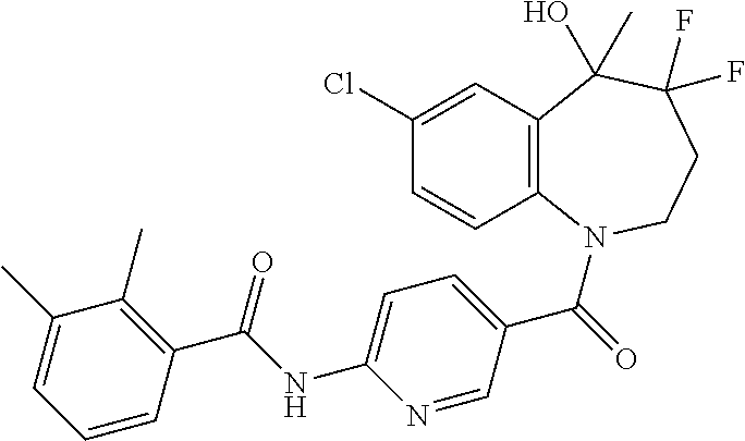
C12=C(N(C(=O)C3=CC=C(NC(C4=C(C)C(C)=CC=C4)=O)N=C3)CCC(F)(F)C1(C)O)C=CC(Cl)=C2
